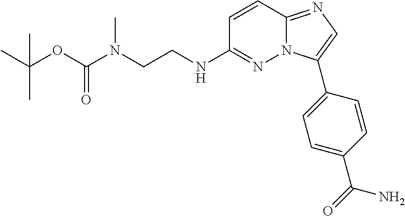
C1=CC2=NC=C(C3=CC=C(C(=O)N)C=C3)N2N=C1NCCN(C(OC(C)(C)C)=O)C
